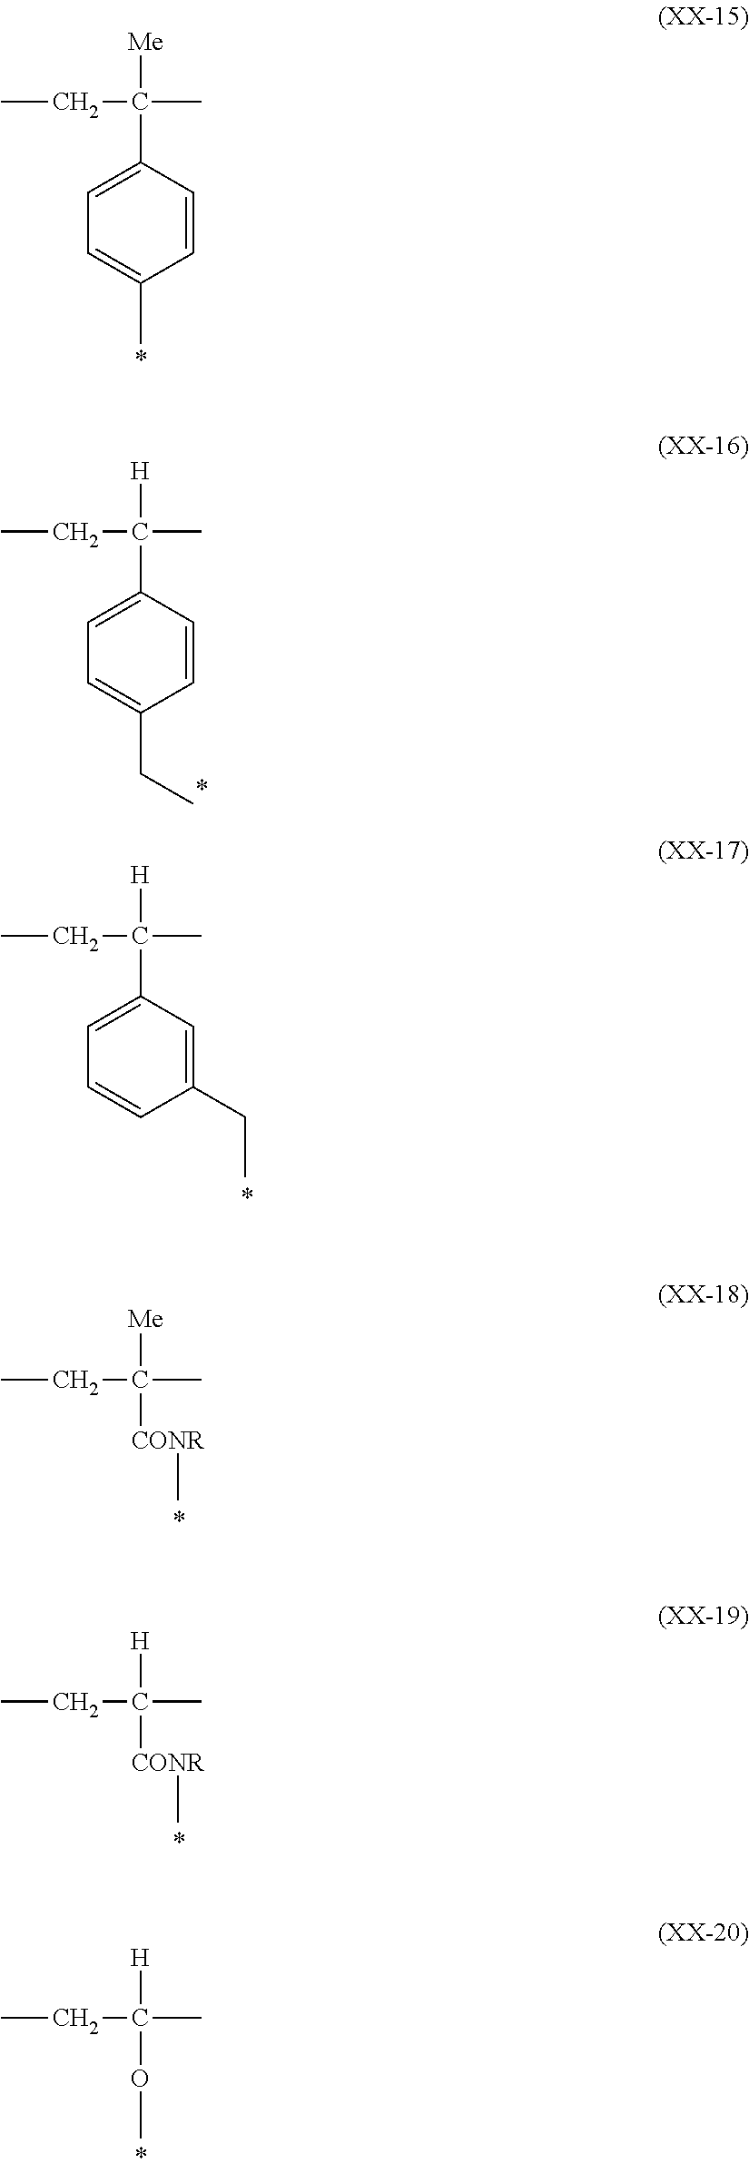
CCC(C)([Me])C1=CC=C(C)C=C1.CCC(C)([H])C1=CC=C(CC)C=C1.CCC(C)([H])C1=CC=CC(CC)=C1.CCC(C)([Me])[CONR]C.CCC(C)([H])[CONR]C.CCC(C)([H])OC
